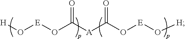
[H]O[E]OC(=O)[A]C(=O)O[E]O[H]
